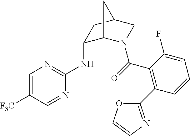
C1=C([F3C])C=NC(NC2C3N(C(=O)C4=C(C5=NC=CO5)C=CC=C4F)CC(C2)C3)=N1
